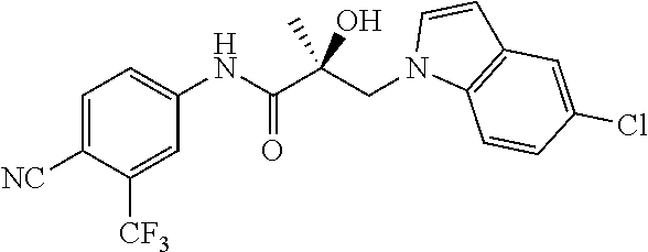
C1=C([NC])C([CF3])=CC(NC(C(CN2C3=C(C=C2)C=C(Cl)C=C3)(O)C)=O)=C1
